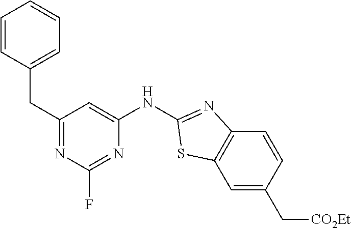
C1=CC(CC2=NC(F)=NC(NC3=NC4=C(C=C(C[CO2Et])C=C4)S3)=C2)=CC=C1
